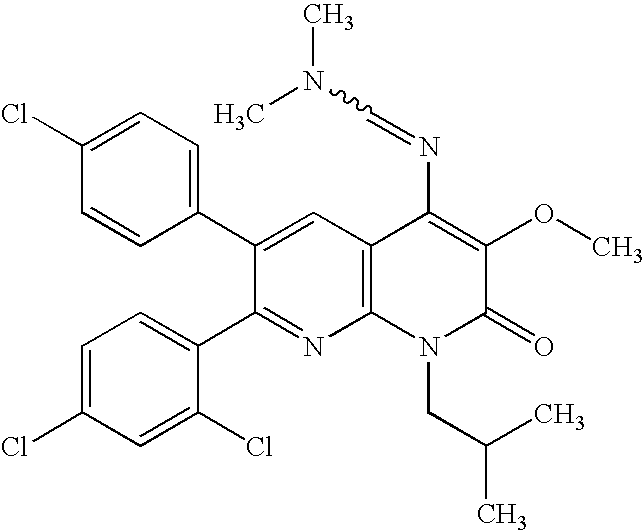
C1=CC(C2=CC3=C(N=C2C2=CC=C(Cl)C=C2Cl)N(CC(C)C)C(=O)C(OC)=C3N=CN(C)C)=CC=C1Cl
